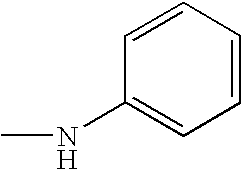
C1=CC=CC(NC)=C1
